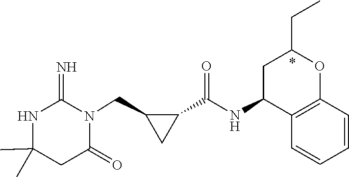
C1(C)(C)NC(=N)N(CC2CC2C(NC2C3=C(OC(CC)C2)C=CC=C3)=O)C(=O)C1
